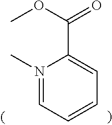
N1(C)=CC=CC=C1C(OC)=O
